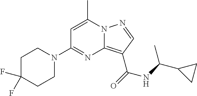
C1C(F)(F)CCN(C2=NC3=C(C(=O)NC(C4CC4)C)C=NN3C(C)=C2)C1
